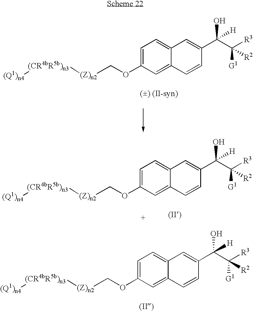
C1=C(OC[(Z)n2][(CR4bR5b)n3][(Q1)n4])C=C2C(=C1)C=C(C(C([R3])([G1])[R2])(O)[H])C=C2.[() (II-syn)].C1=C(OC[(Z)n2][(CR4bR5b)n3][(Q1)n4])C=C2C(=C1)C=C(C(C([R3])([G1])[R2])([H])O)C=C2.C1=C(OC[(Z)n2][(CR4bR5b)n3][(Q1)n4])C=C2C(=C1)C=C(C(C([R3])([G1])[R2])(O)[H])C=C2
